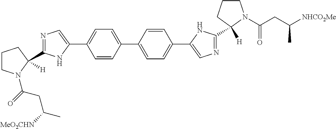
C1CN(C(=O)CC([MeO2CHN])C)C(C2=NC=C(C3=CC=C(C4=CC=C(C5=CN=C(C6([H])CCCN6C(=O)CC(C)[NHCO2Me])N5)C=C4)C=C3)N2)([H])C1
